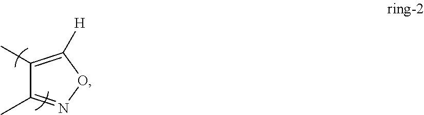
C1(C)=C([H])ON=C1C
